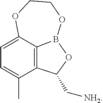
C1=C2C3=C(C(C)=C1)C(C[NH2])OB3OCCO2
